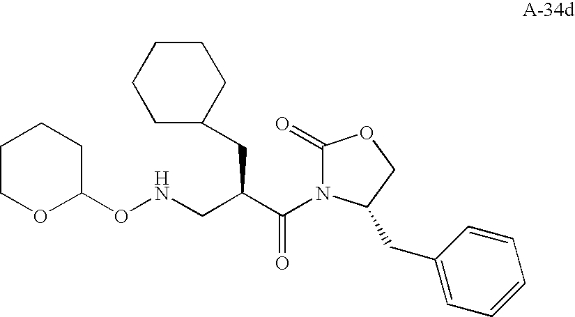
C(C(C(=O)N1C(=O)OCC1CC1=CC=CC=C1)CC1CCCCC1)NOC1CCCCO1
